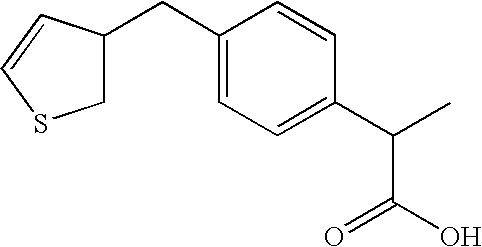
C1C(CC2=CC=C(C(C)C(O)=O)C=C2)C=CS1
